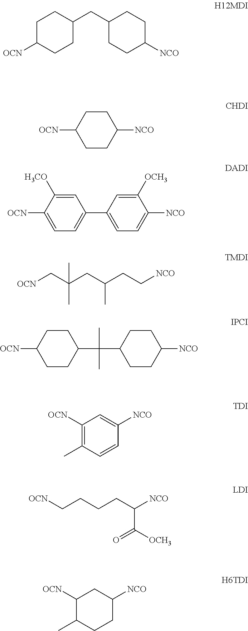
C1C([OCN])CCC(CC2CCC([NCO])CC2)C1.C1CC([OCN])CCC1[NCO].C1=C([H3CO])C([OCN])=CC=C1C1=CC=C([NCO])C([OCH3])=C1.[OCN]CC(CC(CC[NCO])C)(C)C.C1CC([OCN])CCC1C(C)(C)C1CCC([NCO])CC1.C1([OCN])=C(C)C=CC([NCO])=C1.[OCN]CCCCC([NCO])C([OCH3])=O.C1([OCN])C(C)CCC([NCO])C1
